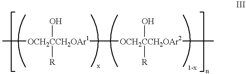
[OCH2CCH2OAr1]([OCH2CCH2OAr2](O)([R])C)(O)([R])C
